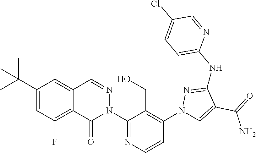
C12=C(F)C=C(C(C)(C)C)C=C1C=NN(C1=NC=CC(N3C=C(C(=O)N)C(NC4=CC=C(Cl)C=N4)=N3)=C1CO)C2=O
